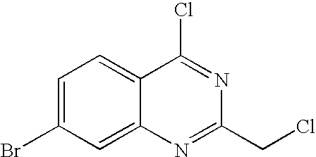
C1=C(Br)C=C2C(=C1)C(Cl)=NC(CCl)=N2
